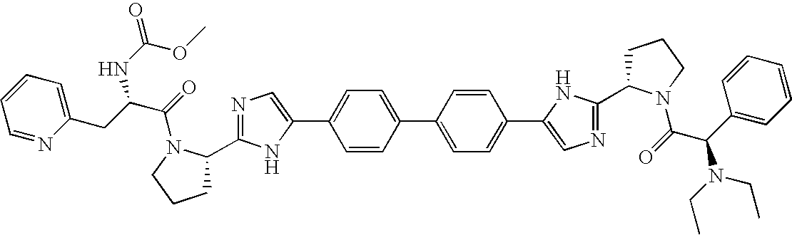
N1=C(C2CCCN2C(C(N(CC)CC)C2=CC=CC=C2)=O)NC(C2=CC=C(C3=CC=C(C4=CN=C(C5CCCN5C(=O)C(CC5=CC=CC=N5)NC(=O)OC)N4)C=C3)C=C2)=C1
